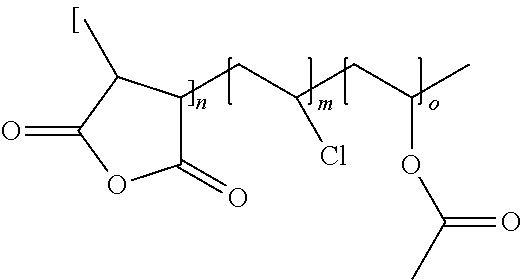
C1(=O)C(CC(CC(C)OC(C)=O)Cl)C(C)C(=O)O1
